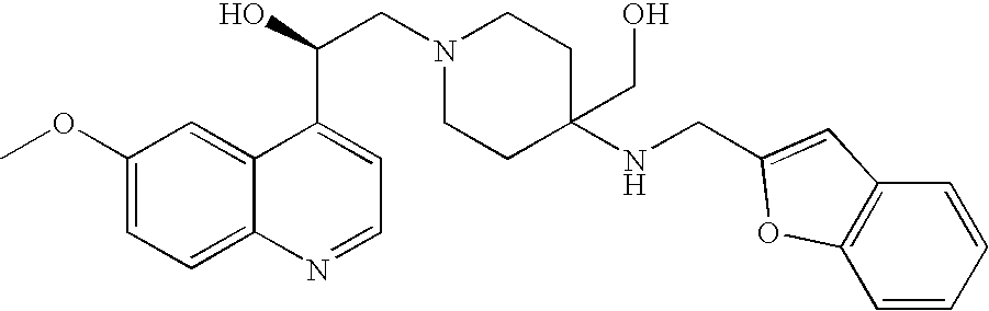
C1(OC)=CC=C2C(=C1)C(C(CN1CCC(NCC3=CC4=C(C=CC=C4)O3)(CO)CC1)O)=CC=N2
